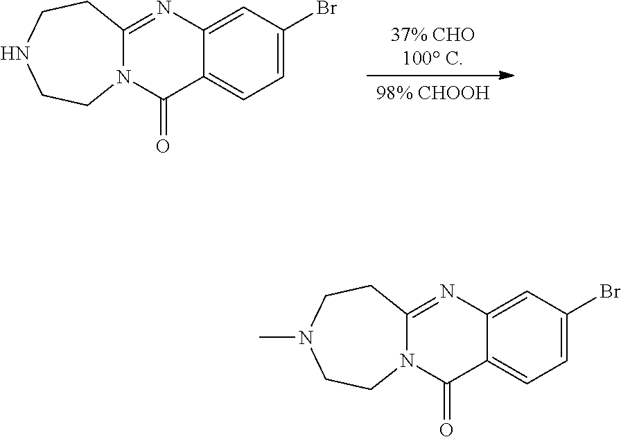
[37% CHO100 C].[98% CHOOH].C12=CC=C(Br)C=C1N=C1N(C2=O)CCNCC1.C12=CC=C(Br)C=C1N=C1N(C2=O)CCN(C)CC1
